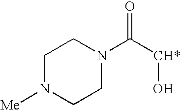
C1N([Me])CCN(C([CH*]O)=O)C1
